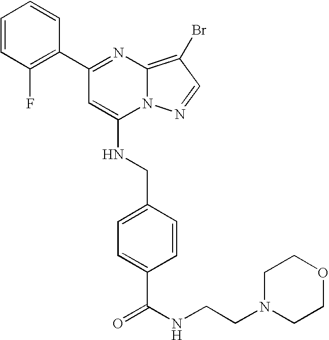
C1(C2=NC3=C(Br)C=NN3C(NCC3=CC=C(C(NCCN4CCOCC4)=O)C=C3)=C2)=C(F)C=CC=C1
